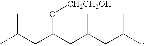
CC(CC(CC(CC(C)C)C)O[CH2CH2OH])C
